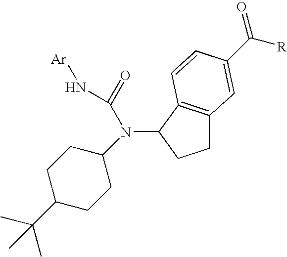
C1C2=C(C(N(C(=O)N[Ar])C3CCC(C(C)(C)C)CC3)C1)C=CC(C([R])=O)=C2
